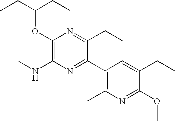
CCC(CC)OC1=C(NC)N=C(C2=C(C)N=C(OC)C(CC)=C2)C(CC)=N1
